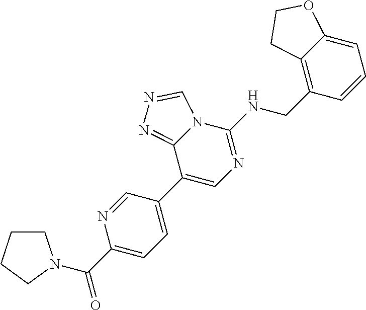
C1(C2=CN=C(NCC3=C4C(=CC=C3)OCC4)N3C2=NN=C3)=CC=C(C(N2CCCC2)=O)N=C1
